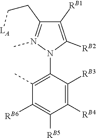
C(C1=N(C)N(C2=C(C)C([RB6])=C([RB5])C([RB4])=C2[RB3])C([RB2])=C1[RB1])C[LA]
